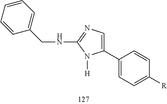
C1(C2=CN=C(NCC3=CC=CC=C3)N2[H])=CC=C([R])C=C1
